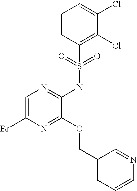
C1=C(Br)N=C(OCC2=CC=CN=C2)C(NS(C2=C(Cl)C(Cl)=CC=C2)(=O)=O)=N1
